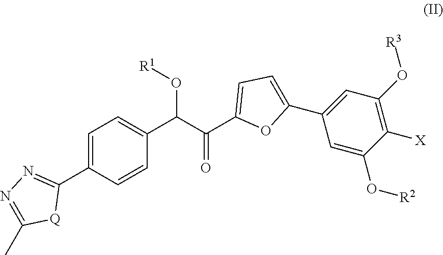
C1=C(C2=NN=C(C)[Q]2)C=CC(C(C(C2=CC=C(C3=CC(O[R3])=C([X])C(O[R2])=C3)O2)=O)O[R1])=C1
